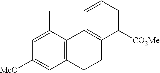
C12=C(C(C)=CC([MeO])=C1)C1=C(C([CO2Me])=CC=C1)CC2
